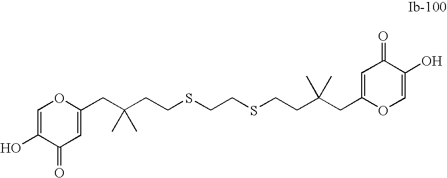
C1=C(O)C(=O)C=C(CC(CCSCCSCCC(CC2=CC(=O)C(O)=CO2)(C)C)(C)C)O1
